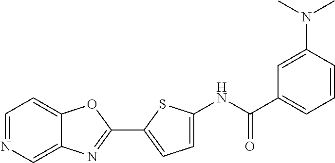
C1=NC=C2C(=C1)OC(C1=CC=C(NC(=O)C3=CC=CC(N(C)C)=C3)S1)=N2
